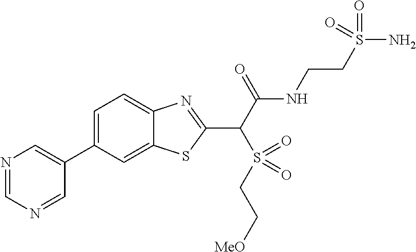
C1(C2=CN=CN=C2)=CC=C2C(=C1)SC(C(C(NCCS(N)(=O)=O)=O)S(=O)(CC[MeO])=O)=N2
